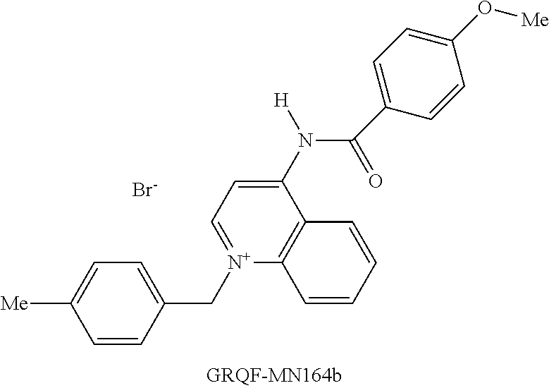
C1=CC(C[N+]2=CC=C(N([H])C(=O)C3=CC=C(O[Me])C=C3)C3=C2C=CC=C3)=CC=C1[Me].[Br-]
